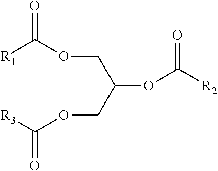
[R1]C(OCC(OC([R2])=O)COC([R3])=O)=O
